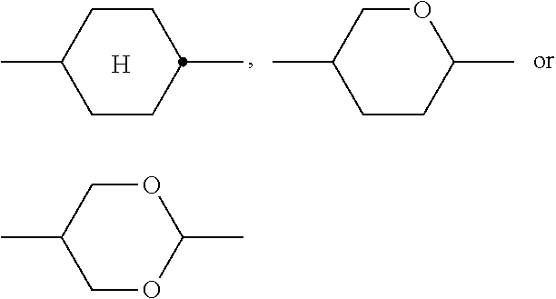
C1CC(C)CCC1C.[H].C1CC(C)OCC1C.C1OC(C)OCC1C
